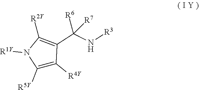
C1([R5Y])=C([R4Y])C(C(N[R3])([R7])[R6])=C([R2Y])N1[R1Y]
